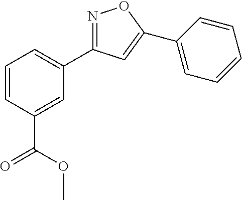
N1=C(C2=CC=CC(C(=O)OC)=C2)C=C(C2=CC=CC=C2)O1
